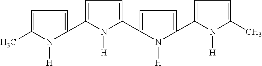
N1([H])C(C)=CC=C1C1=CC=C(C2=CC=C(C3=CC=C(C)N3[H])N2[H])N1[H]
